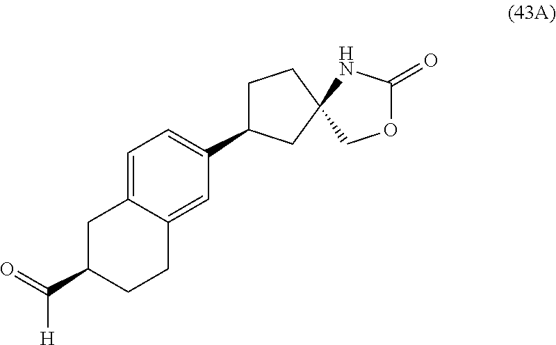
C1C(C2=CC=C3C(=C2)CCC(C(=O)[H])C3)CC2(C1)COC(=O)N2
